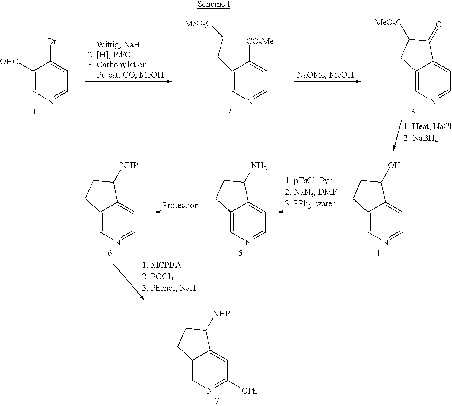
C12=CN=C([OPh])C=C1C([NHP])CC2.C1([OHC])=CN=CC=C1Br.C1(CC[MeO2C])=CN=CC=C1[CO2Me].C12=CN=CC=C1C(=O)C([MeO2C])C2.C12=CN=CC=C1C(O)CC2.C12=CN=CC=C1C(N)CC2.C12=CN=CC=C1C([NHP])CC2
